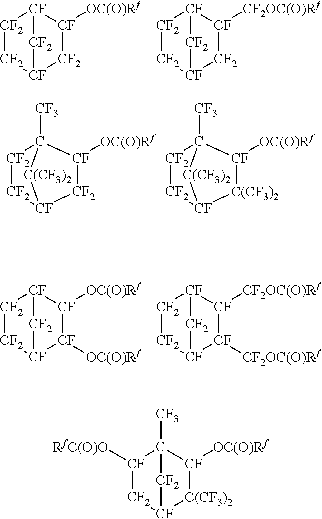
[CF2]1[CF2][CF]2[CF2][CF]([OC(O)Rf])[CF]1[CF2]2.[CF2]1[CF2][CF]2[CF2][CF]([CF2OC(O)Rf])[CF]1[CF2]2.[CF2]1[CF2][CF]2[CF2][CF]([OC(O)Rf])C1([CF3])[C(CF3)2]2.[CF2]1[CF2][CF]2[C(CF3)2][CF]([OC(O)Rf])C1([CF3])[C(CF3)2]2.[CF2]1[CF2][CF]2[CF]([OC(O)Rf])[CF]([OC(O)Rf])[CF]1[CF2]2.[CF2]1[CF2][CF]2[CF]([CF2OC(O)Rf])[CF]([CF2OC(O)Rf])[CF]1[CF2]2.[CF]1([RfC(O)O])[CF2][CF]2[C(CF3)2][CF]([OC(O)Rf])C1([CF3])[CF2]2
